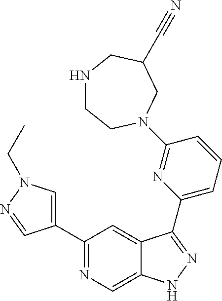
C1(C2=CN(CC)N=C2)=NC=C2C(=C1)C(C1=CC=CC(N3CCNCC(C#N)C3)=N1)=NN2
